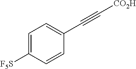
C1=C([F5S])C=CC(C#C[CO2H])=C1
